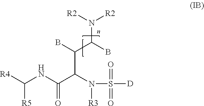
S(N(C(C(NC([R4])[R5])=O)C(B)C(B)N([R2])[R2])[R3])(=O)(=O)[D]
